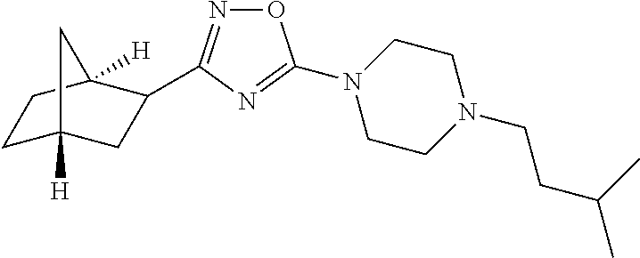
O1N=C(C2CC3([H])CCC2([H])C3)N=C1N1CCN(CCC(C)C)CC1
